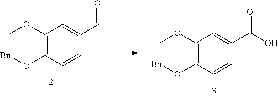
C1(C=O)=CC(OC)=C(O[Bn])C=C1.C1(C(=O)O)=CC(OC)=C(O[Bn])C=C1
